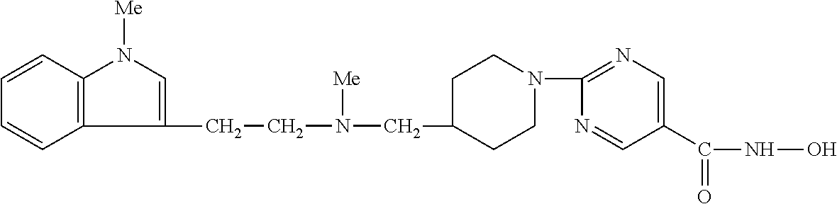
C1(CCN(CC2CCN(C3=NC=C(C(NO)=O)C=N3)CC2)[Me])=CN([Me])C2=C1C=CC=C2
